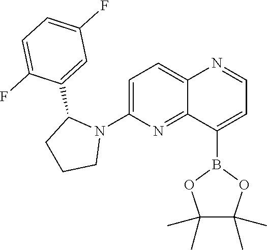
C1=C(C2CCCN2C2=CC=C3C(=N2)C(B2OC(C)(C)C(C)(C)O2)=CC=N3)C(F)=CC=C1F
